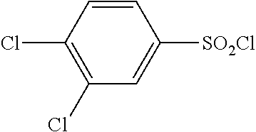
C1=CC(Cl)=C(Cl)C=C1[SO2Cl]
